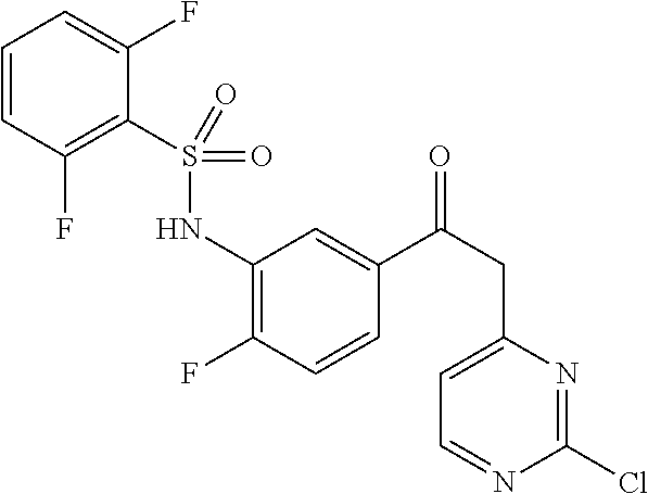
C1=CC(F)=C(S(NC2=C(F)C=CC(C(CC3=CC=NC(Cl)=N3)=O)=C2)(=O)=O)C(F)=C1
